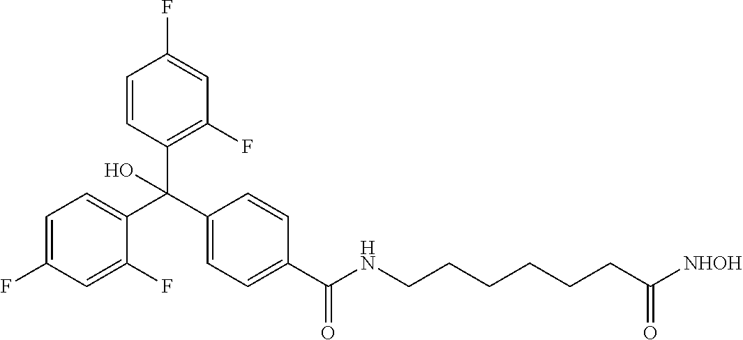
C1(C(C2=CC=C(F)C=C2F)(C2=C(F)C=C(F)C=C2)O)=CC=C(C(=O)NCCCCCCC([NHOH])=O)C=C1
